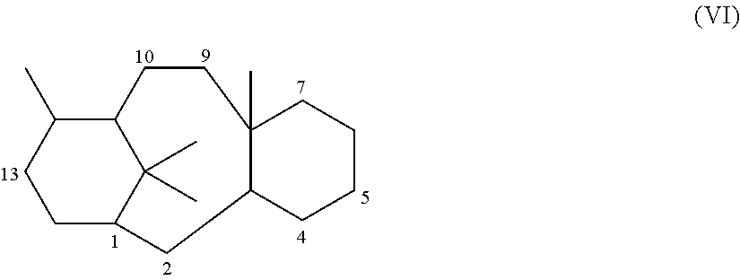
C1C2C(C)(C)C(C(C)C1)CCC1(C)C(C2)CCCC1
